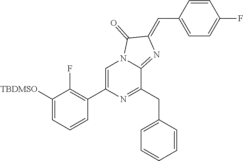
C1([TBDMSO])=CC=CC(C2=CN3C(=NC(=CC4=CC=C(F)C=C4)C3=O)C(CC3=CC=CC=C3)=N2)=C1F
